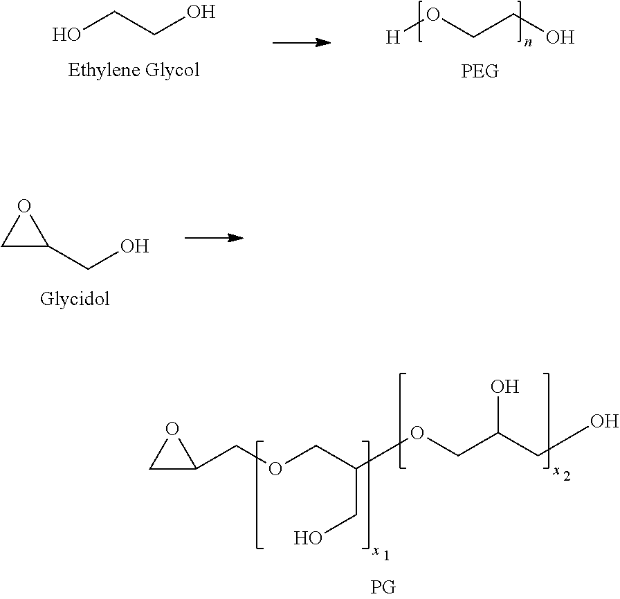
OCCO.[H]OCCO.C1C(CO)O1.C1C(COCC(OCC(CO)O)CO)O1
